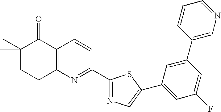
C1(C)(C)CCC2=C(C1=O)C=CC(C1=NC=C(C3=CC(F)=CC(C4=CN=CC=C4)=C3)S1)=N2
